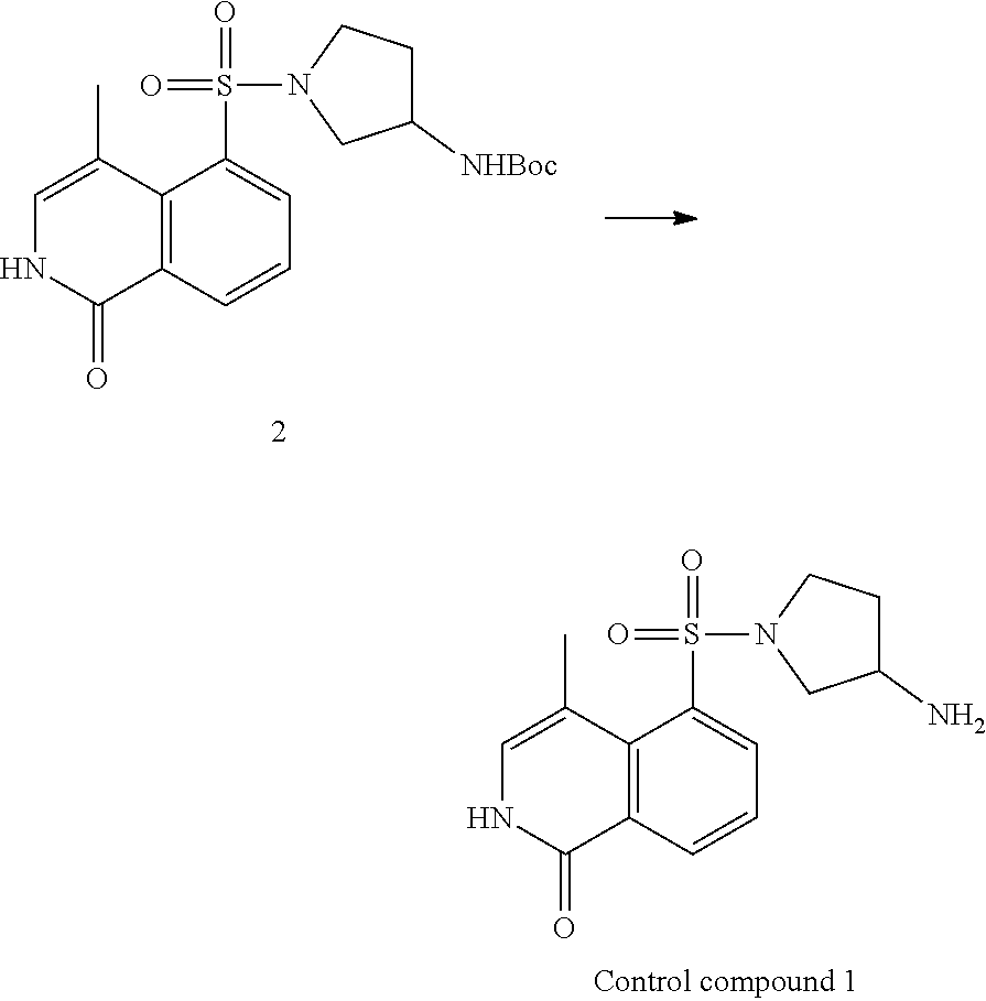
C12=C(C=CC=C1S(=O)(N1CC(N)CC1)=O)C(=O)NC=C2C.C12=C(C=CC=C1S(=O)(N1CC([NHBoc])CC1)=O)C(=O)NC=C2C
